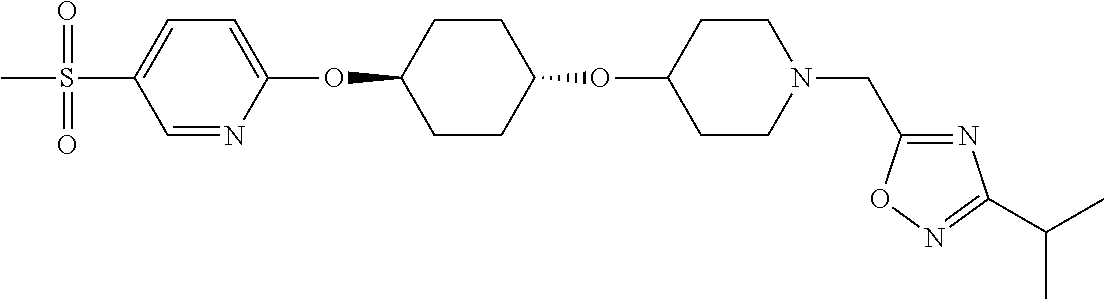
C1=NC(OC2CCC(OC3CCN(CC4=NC(C(C)C)=NO4)CC3)CC2)=CC=C1S(C)(=O)=O
